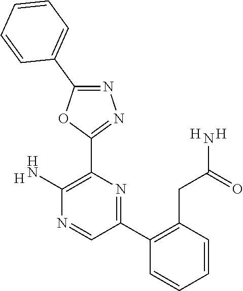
[H].C1(N)=C(C2=NN=C(C3=CC=CC=C3)O2)N=C(C2=C(CC(N)=O)C=CC=C2)C=N1.[H].[H]
